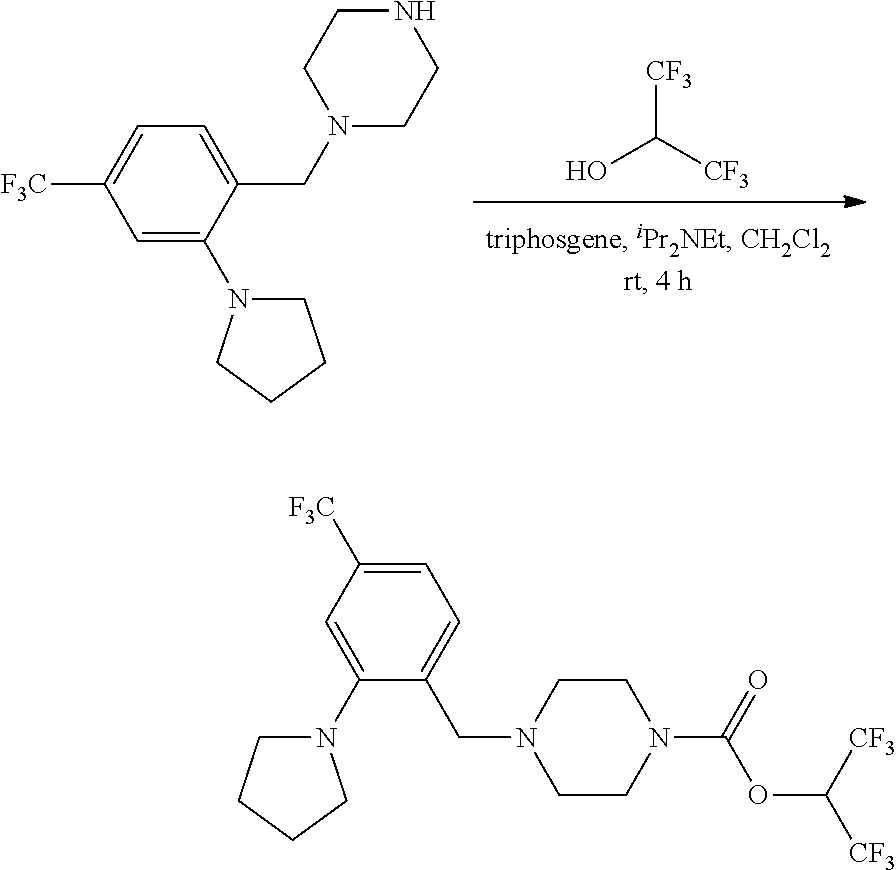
[CF3]C([CF3])O.C1=C(N2CCCC2)C(CN2CCNCC2)=CC=C1[F3C].C1=C([F3C])C=C(N2CCCC2)C(CN2CCN(C(OC([CF3])[CF3])=O)CC2)=C1
